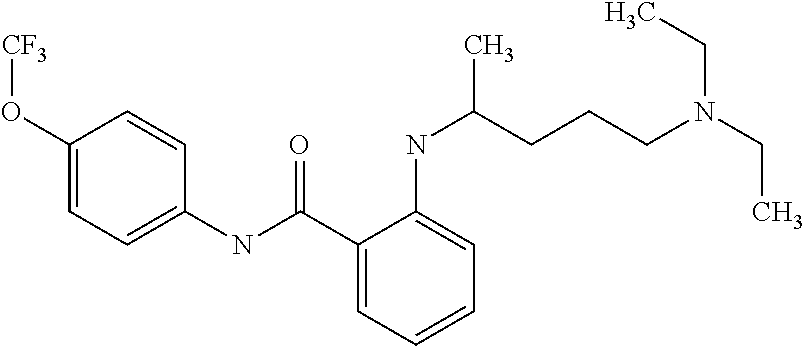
C1=C(O[CF3])C=CC(NC(C2=CC=CC=C2NC(CCCN(CC)CC)C)=O)=C1
